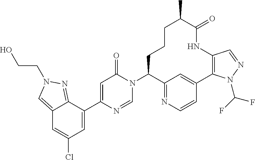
C12=CN(CCO)N=C1C(C1=CC(=O)N(C3CCCC(C)C(=O)NC4=C(C5=CC3=NC=C5)N(C(F)F)N=C4)C=N1)=CC(Cl)=C2
